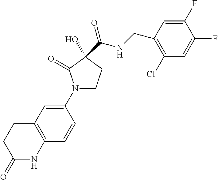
N1(C2=CC3=C(C=C2)NC(=O)CC3)CCC(C(NCC2=C(Cl)C=C(F)C(F)=C2)=O)(O)C1=O
